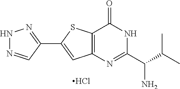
N1N=CC(C2=CC3=C(S2)C(=O)NC(C(N)C(C)C)=N3)=N1.Cl
